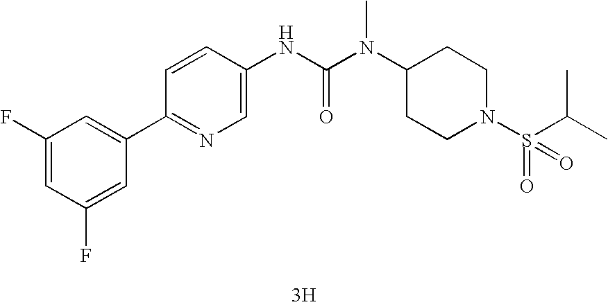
[3H].C1(C2=CC(F)=CC(F)=C2)=NC=C(NC(N(C2CCN(S(=O)(=O)C(C)C)CC2)C)=O)C=C1
